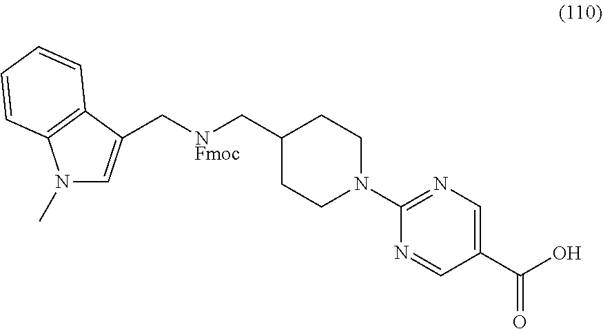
N1(C)C=C(C[NFmoc]CC2CCN(C3=NC=C(C(O)=O)C=N3)CC2)C2=C1C=CC=C2
